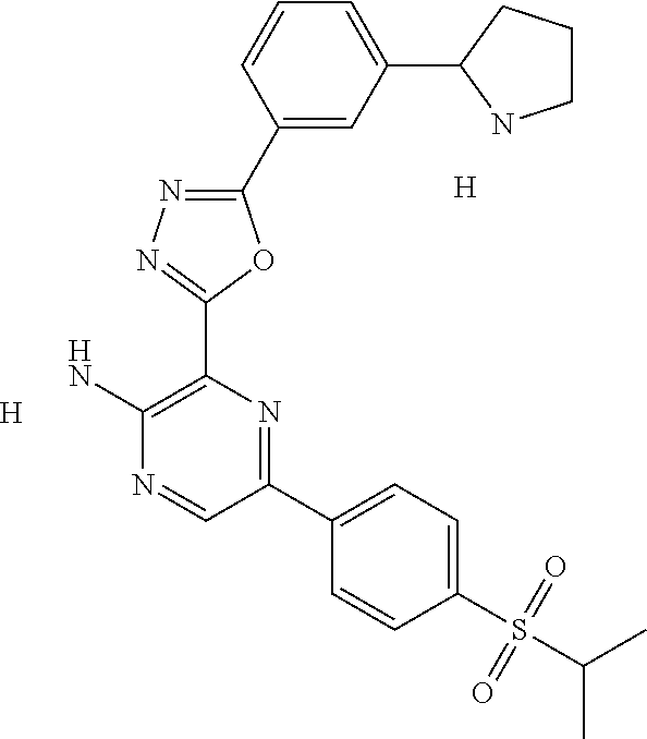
[H].C1(C2=CC(C3CCCN3)=CC=C2)=NN=C(C2=C(N)N=CC(C3=CC=C(S(C(C)C)(=O)=O)C=C3)=N2)O1.[H]
